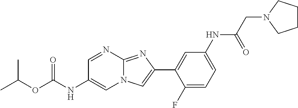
C1=NC2=NC(C3=CC(NC(CN4CCCC4)=O)=CC=C3F)=CN2C=C1NC(OC(C)C)=O
